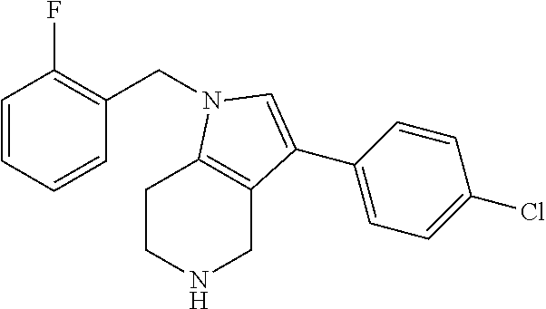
C(C1=C(F)C=CC=C1)N1C2=C(CNCC2)C(C2=CC=C(Cl)C=C2)=C1
